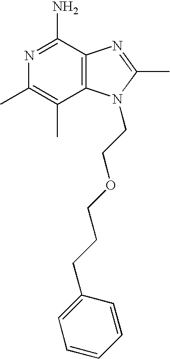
C12=C(C(N)=NC(C)=C1C)N=C(C)N2CCOCCCC1=CC=CC=C1
